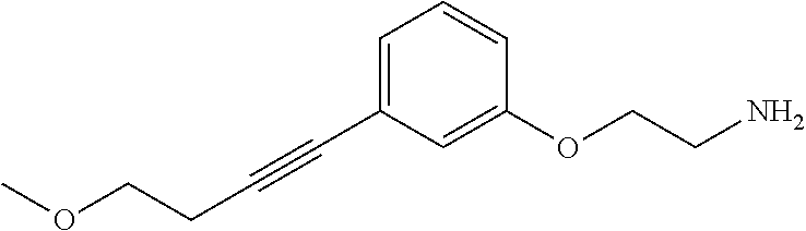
C1=C(C#CCCOC)C=C(OCCN)C=C1
